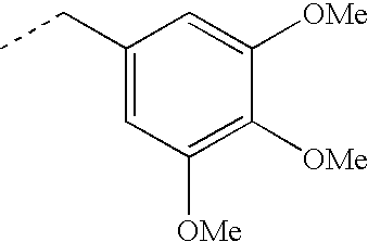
C1(CC)=CC([OMe])=C([OMe])C([OMe])=C1
